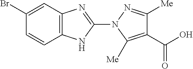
C12=C(N=C(N3C([Me])=C(C(O)=O)C([Me])=N3)N1)C=C(Br)C=C2
